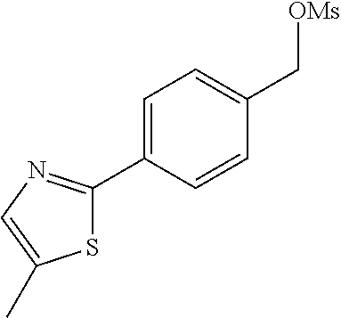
C1=C(C2=NC=C(C)S2)C=CC(C[OMs])=C1
